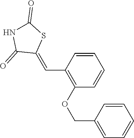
C1(C=C2SC(=O)NC2=O)=C(OCC2=CC=CC=C2)C=CC=C1
